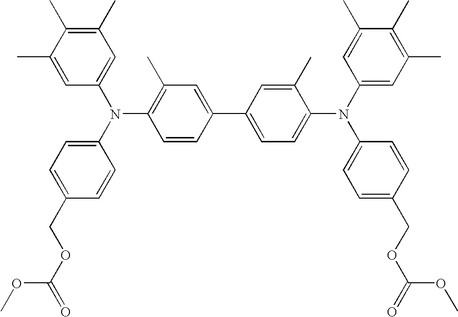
C1(C)=CC(C2=CC(C)=C(N(C3=CC(C)=C(C)C(C)=C3)C3=CC=C(COC(OC)=O)C=C3)C=C2)=CC=C1N(C1=CC(C)=C(C)C(C)=C1)C1=CC=C(COC(OC)=O)C=C1
